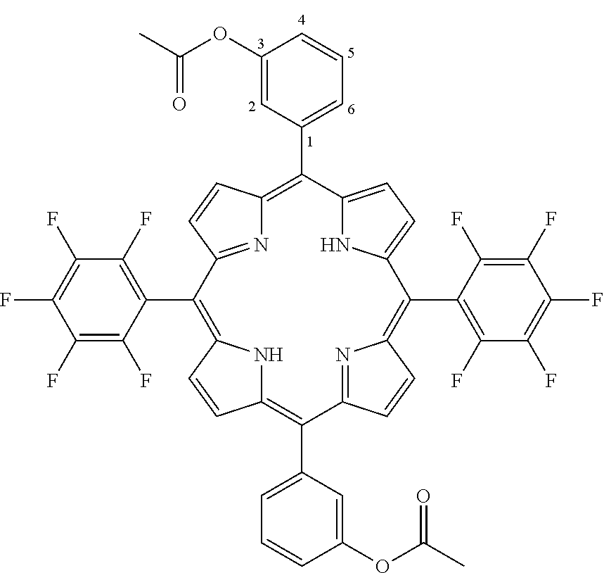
C12=CC=C(N1)C(C1=C(F)C(F)=C(F)C(F)=C1F)=C1N=C(C=C1)C(C1=CC=CC(OC(C)=O)=C1)=C1NC(=C(C3=C(F)C(F)=C(F)C(F)=C3F)C3=NC(=C2C2=CC=CC(OC(C)=O)=C2)C=C3)C=C1
